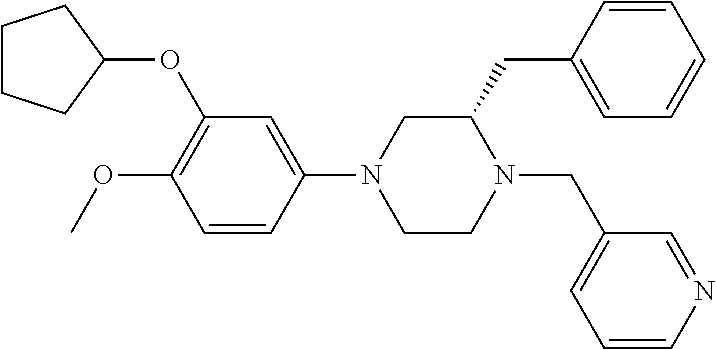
C1CCC(OC2=C(OC)C=CC(N3CCN(CC4=CC=CN=C4)C(CC4=CC=CC=C4)C3)=C2)C1
